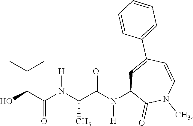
OC(C(N(C(C(N(C1C=C(C2=CC=CC=C2)C=CN(C)C1=O)[H])=O)C)[H])=O)C(C)C
